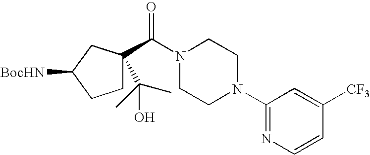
C(N1CCN(C2=NC=CC([CF3])=C2)CC1)(=O)C1(C(C)(C)O)CCC([BocHN])C1
